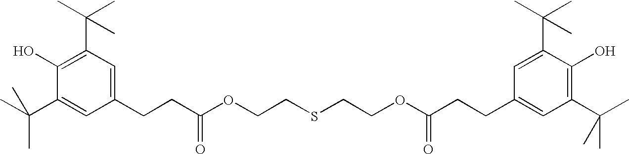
C1(O)=C(C(C)(C)C)C=C(CCC(OCCSCCOC(CCC2=CC(C(C)(C)C)=C(O)C(C(C)(C)C)=C2)=O)=O)C=C1C(C)(C)C
